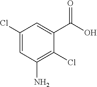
C1(Cl)=CC(N)=C(Cl)C(C(O)=O)=C1
